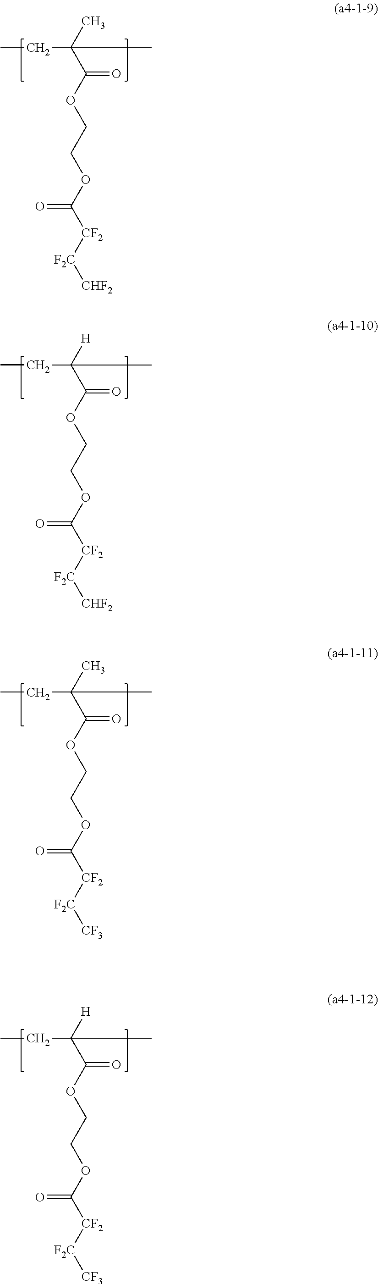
CCC(C(OCCOC([CF2][F2C][CHF2])=O)=O)(C)C.CCC(C(OCCOC([CF2][F2C][CHF2])=O)=O)([H])C.CCC(C(OCCOC([CF2][F2C][CF3])=O)=O)(C)C.CCC(C(OCCOC([CF2][F2C][CF3])=O)=O)([H])C
